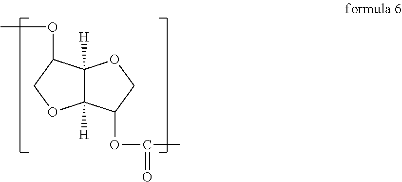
C12([H])C([H])(C(OC)CO1)OCC2OC(C)=O
